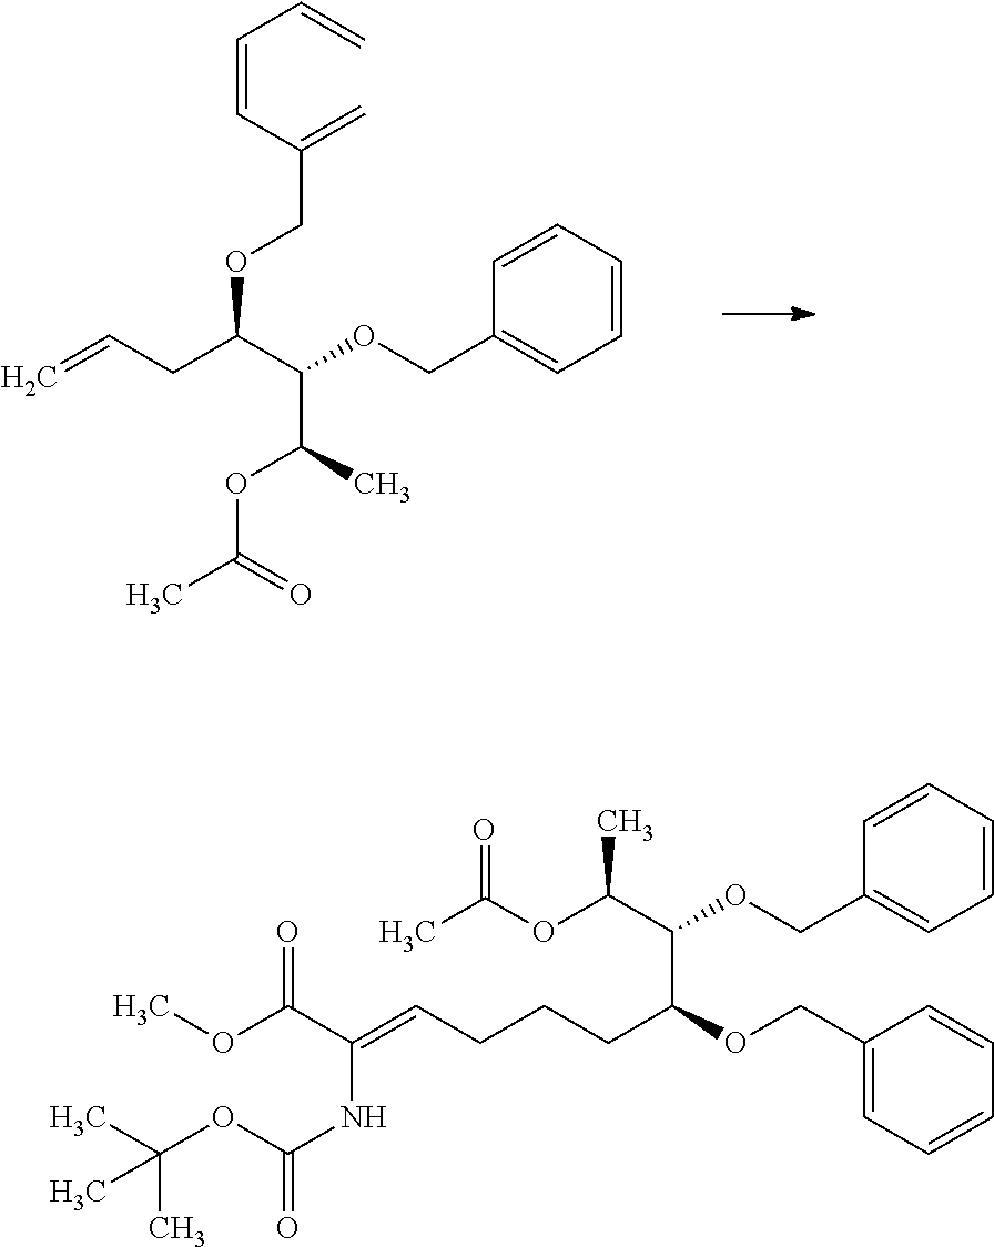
C1(COC(C(CC=C)OCC(=C)C=CC=C)C(C)OC(C)=O)=CC=CC=C1.C(CC(C(C(C)OC(C)=O)OCC1=CC=CC=C1)OCC1=CC=CC=C1)CC=C(NC(OC(C)(C)C)=O)C(OC)=O
